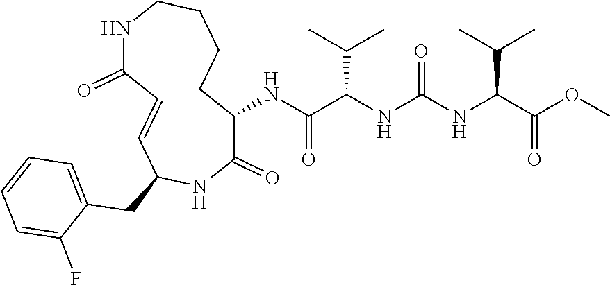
C1(NC(C(NC(NC(C(OC)=O)C(C)C)=O)C(C)C)=O)C(=O)NC(CC2=CC=CC=C2F)C=CC(=O)NCCCC1
